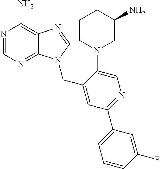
N1=CN=C2C(=C1N)N=CN2CC1=CC(C2=CC=CC(F)=C2)=NC=C1N1CC(N)CCC1
